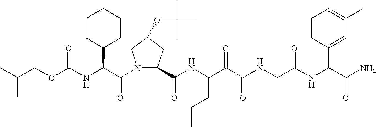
C(NC(C(N1C(C(NC(C(C(NCC(NC(C(N)=O)C2=CC(C)=CC=C2)=O)=O)=O)CCC)=O)CC(OC(C)(C)C)C1)=O)C1CCCCC1)(=O)OCC(C)C
